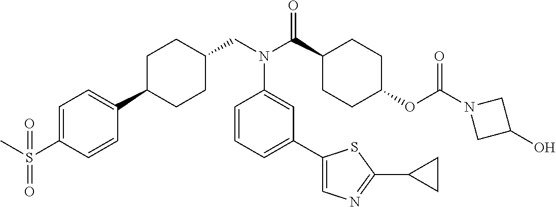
C1CC(C2=CC=C(S(=O)(C)=O)C=C2)CCC1CN(C(C1CCC(OC(N2CC(O)C2)=O)CC1)=O)C1=CC(C2=CN=C(C3CC3)S2)=CC=C1
